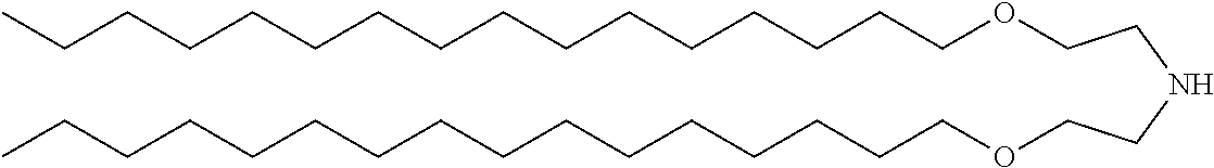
O(CCCCCCCCCCCCCCCC)CCNCCOCCCCCCCCCCCCCCCC
